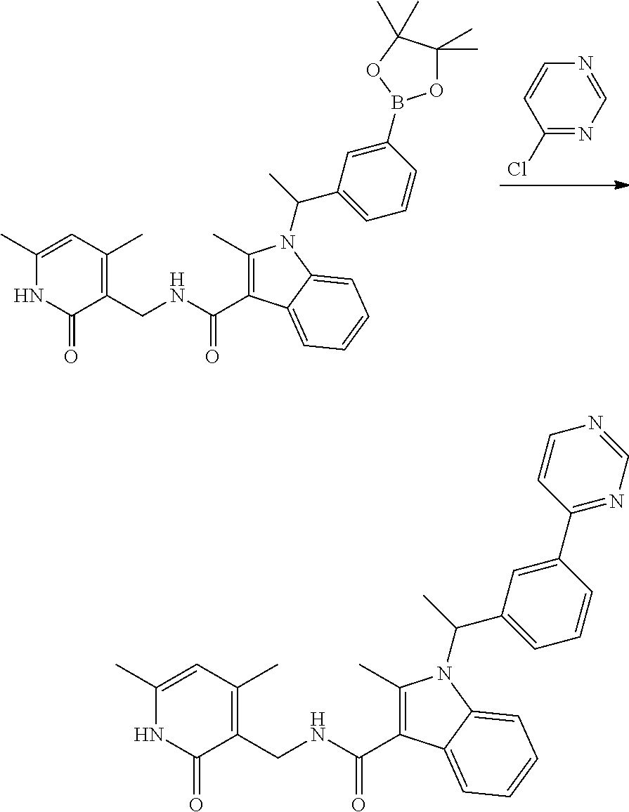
C1(Cl)=NC=NC=C1.C1(C)=C(C(=O)NCC2=C(C)C=C(C)NC2=O)C2=CC=CC=C2N1C(C)C1=CC=CC(B2OC(C)(C)C(C)(C)O2)=C1.C1(C)=C(C(=O)NCC2=C(C)C=C(C)NC2=O)C2=CC=CC=C2N1C(C)C1=CC=CC(C2=NC=NC=C2)=C1
